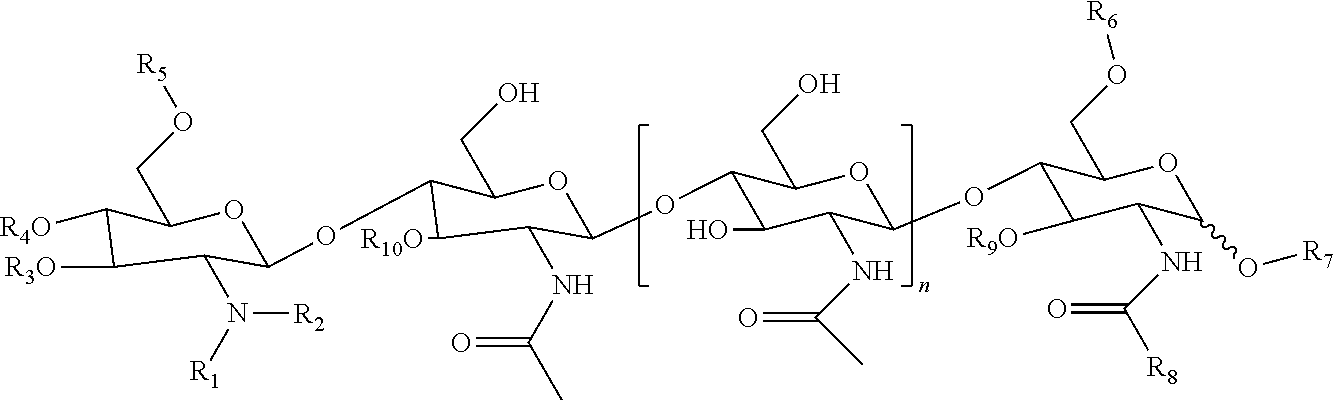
C1([R4O])C([R3O])C(N([R2])[R1])C(OC2C([R10O])C(NC(C)=O)C(OC3C(O)C(NC(C)=O)C(OC4C([R9O])C(NC(=O)[R8])C(O[R7])OC4CO[R6])OC3CO)OC2CO)OC1CO[R5]
